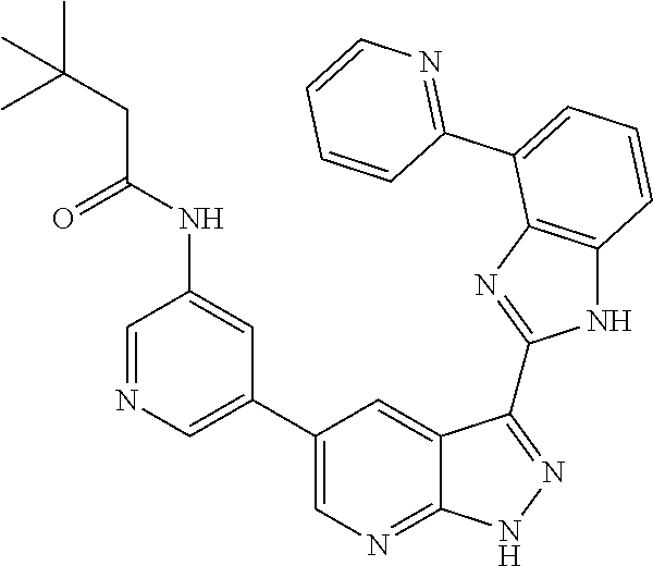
N1=C(C2=CC=CC3=C2N=C(C2=NNC4=NC=C(C5=CN=CC(NC(CC(C)(C)C)=O)=C5)C=C42)N3)C=CC=C1
